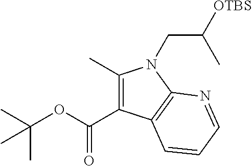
C1(C)=C(C(OC(C)(C)C)=O)C2=C(N1CC([OTBS])C)N=CC=C2
